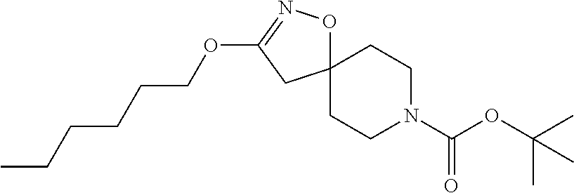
C(OC(C)(C)C)(=O)N1CCC2(ON=C(OCCCCCC)C2)CC1
